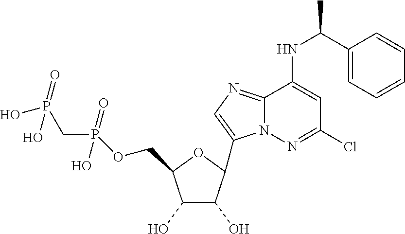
C1(O)C(O)C(C2=CN=C3N2N=C(Cl)C=C3NC(C2=CC=CC=C2)C)OC1COP(CP(O)(O)=O)(O)=O
